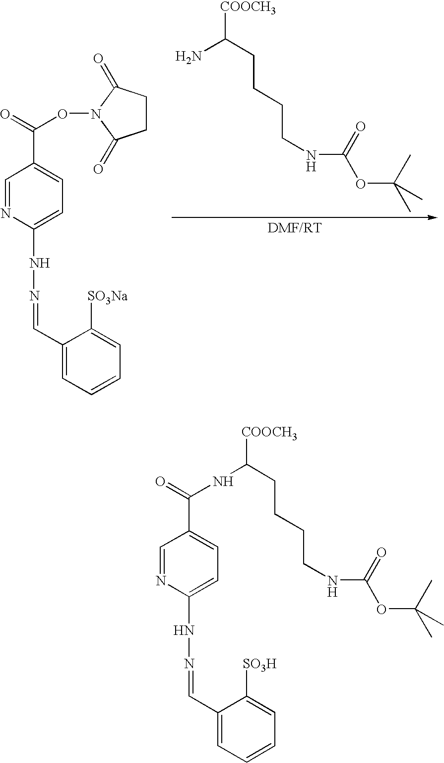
NC(CCCCNC(OC(C)(C)C)=O)[COOCH3].C1(C=NNC2=CC=C(C(=O)ON3C(=O)CCC3=O)C=N2)=CC=CC=C1[SO3Na].C1(C=NNC2=CC=C(C(=O)NC(CCCCNC(OC(C)(C)C)=O)[COOCH3])C=N2)=CC=CC=C1[SO3H]
